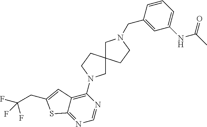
C1=C(CN2CC3(CC2)CN(C2=C4C(=NC=N2)SC(CC(F)(F)F)=C4)CC3)C=CC=C1NC(C)=O
